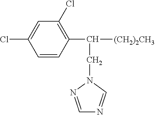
C(C(C1=C(Cl)C=C(Cl)C=C1)[(CH2)2CH3])N1N=CN=C1
